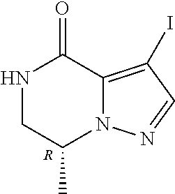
N1CC(C)N2C(=C(I)C=N2)C1=O.[R]
